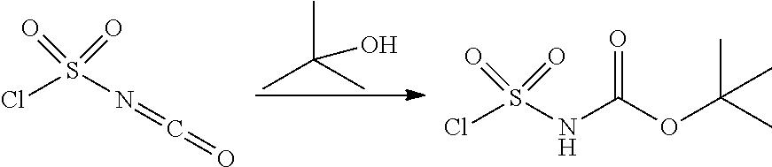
CC(C)(C)O.ClS(N=C=O)(=O)=O.ClS(NC(OC(C)(C)C)=O)(=O)=O
